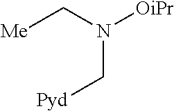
C(N(C[Me])[OiPr])[Pyd]
